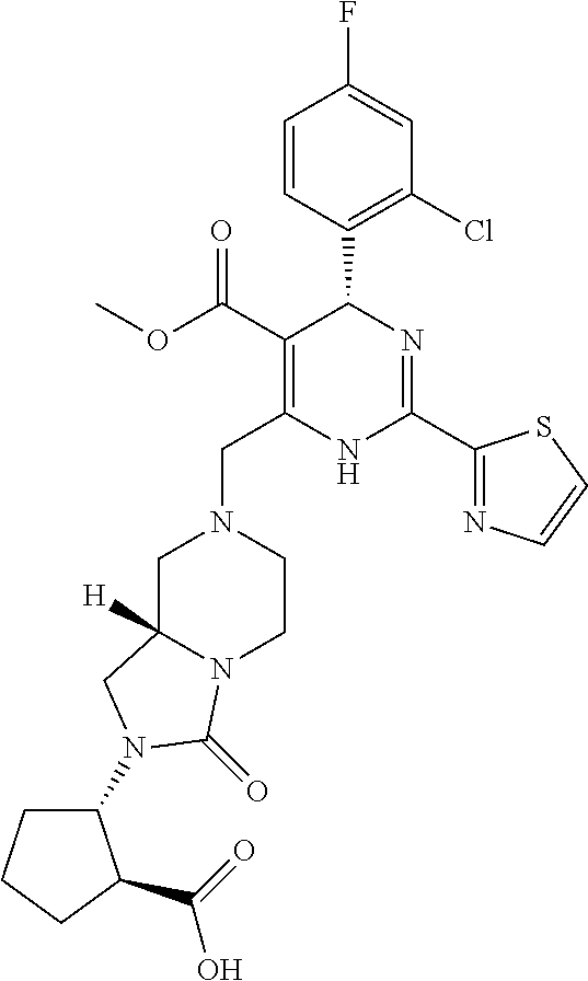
C1=CC(C2C(C(OC)=O)=C(CN3CC4([H])N(CC3)C(=O)N(C3CCCC3C(=O)O)C4)NC(C3=NC=CS3)=N2)=C(Cl)C=C1F
